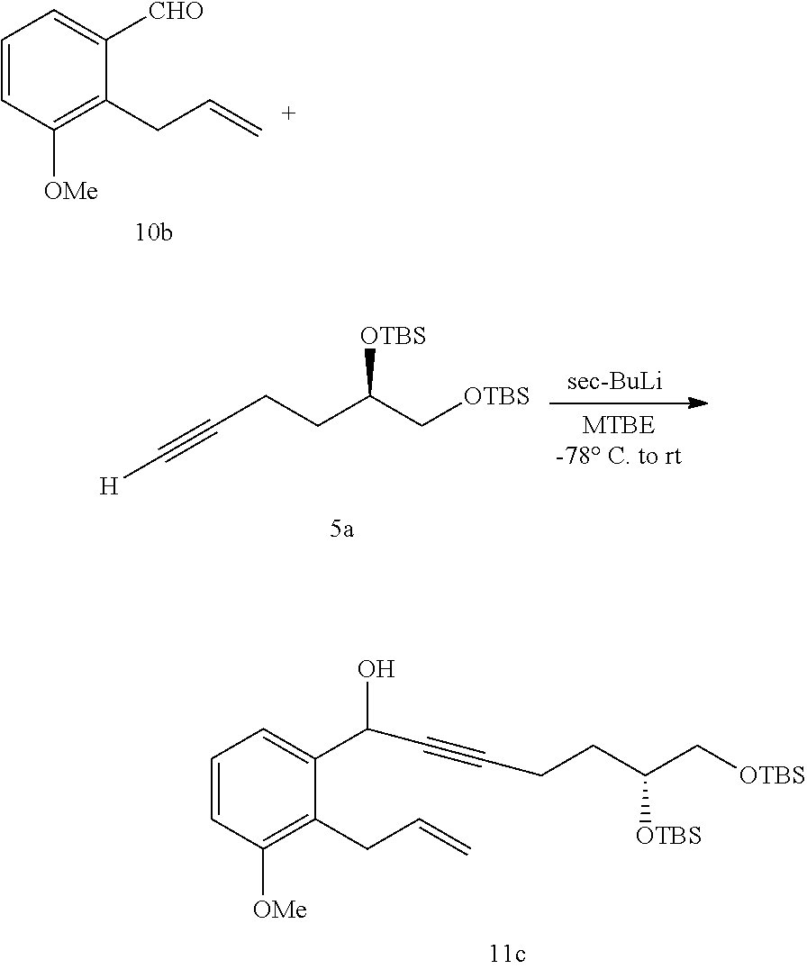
C1=CC([OMe])=C(CC=C)C([CHO])=C1.C(CCC(C[OTBS])[OTBS])#C[H].[OTBS]CC(CCC#CC(C1=CC=CC([OMe])=C1CC=C)O)[OTBS]
